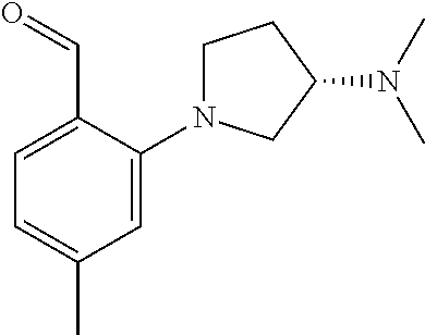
C(C1=CC=C(C)C=C1N1CCC(N(C)C)C1)=O
